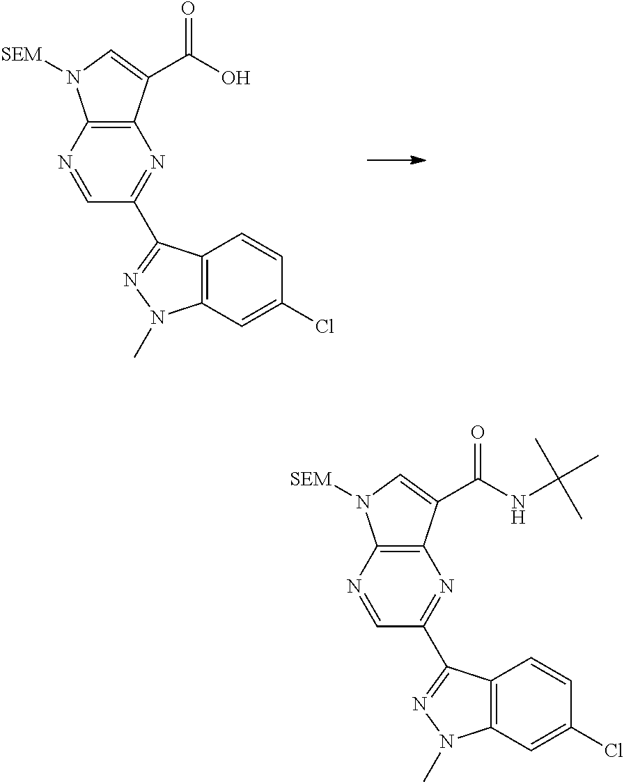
N1=CC(C2=NN(C)C3=C2C=CC(Cl)=C3)=NC2=C1N([SEM])C=C2C(O)=O.N1=CC(C2=NN(C)C3=C2C=CC(Cl)=C3)=NC2=C1N([SEM])C=C2C(NC(C)(C)C)=O
